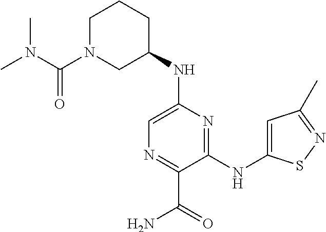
N(C1=CN=C(C(N)=O)C(NC2=CC(C)=NS2)=N1)C1CCCN(C(=O)N(C)C)C1
